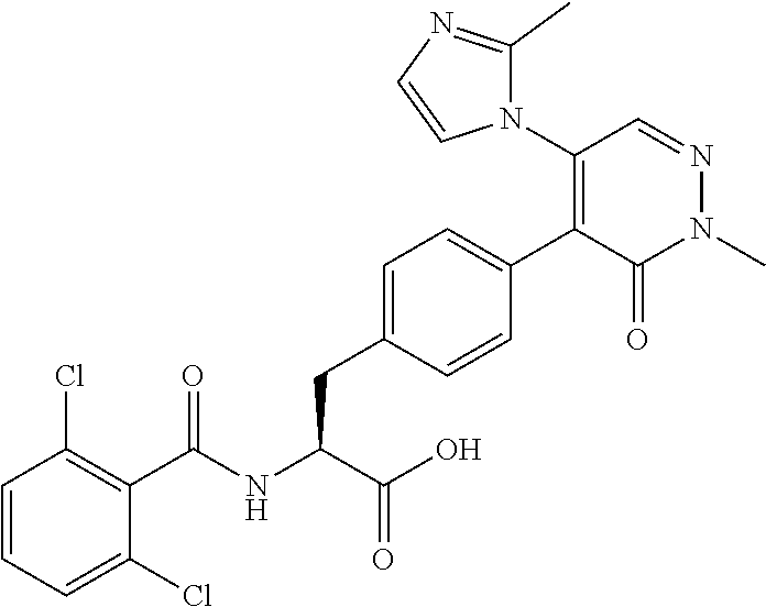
C1=CC=C(Cl)C(C(NC(C(O)=O)CC2=CC=C(C3=C(N4C(C)=NC=C4)C=NN(C)C3=O)C=C2)=O)=C1Cl
